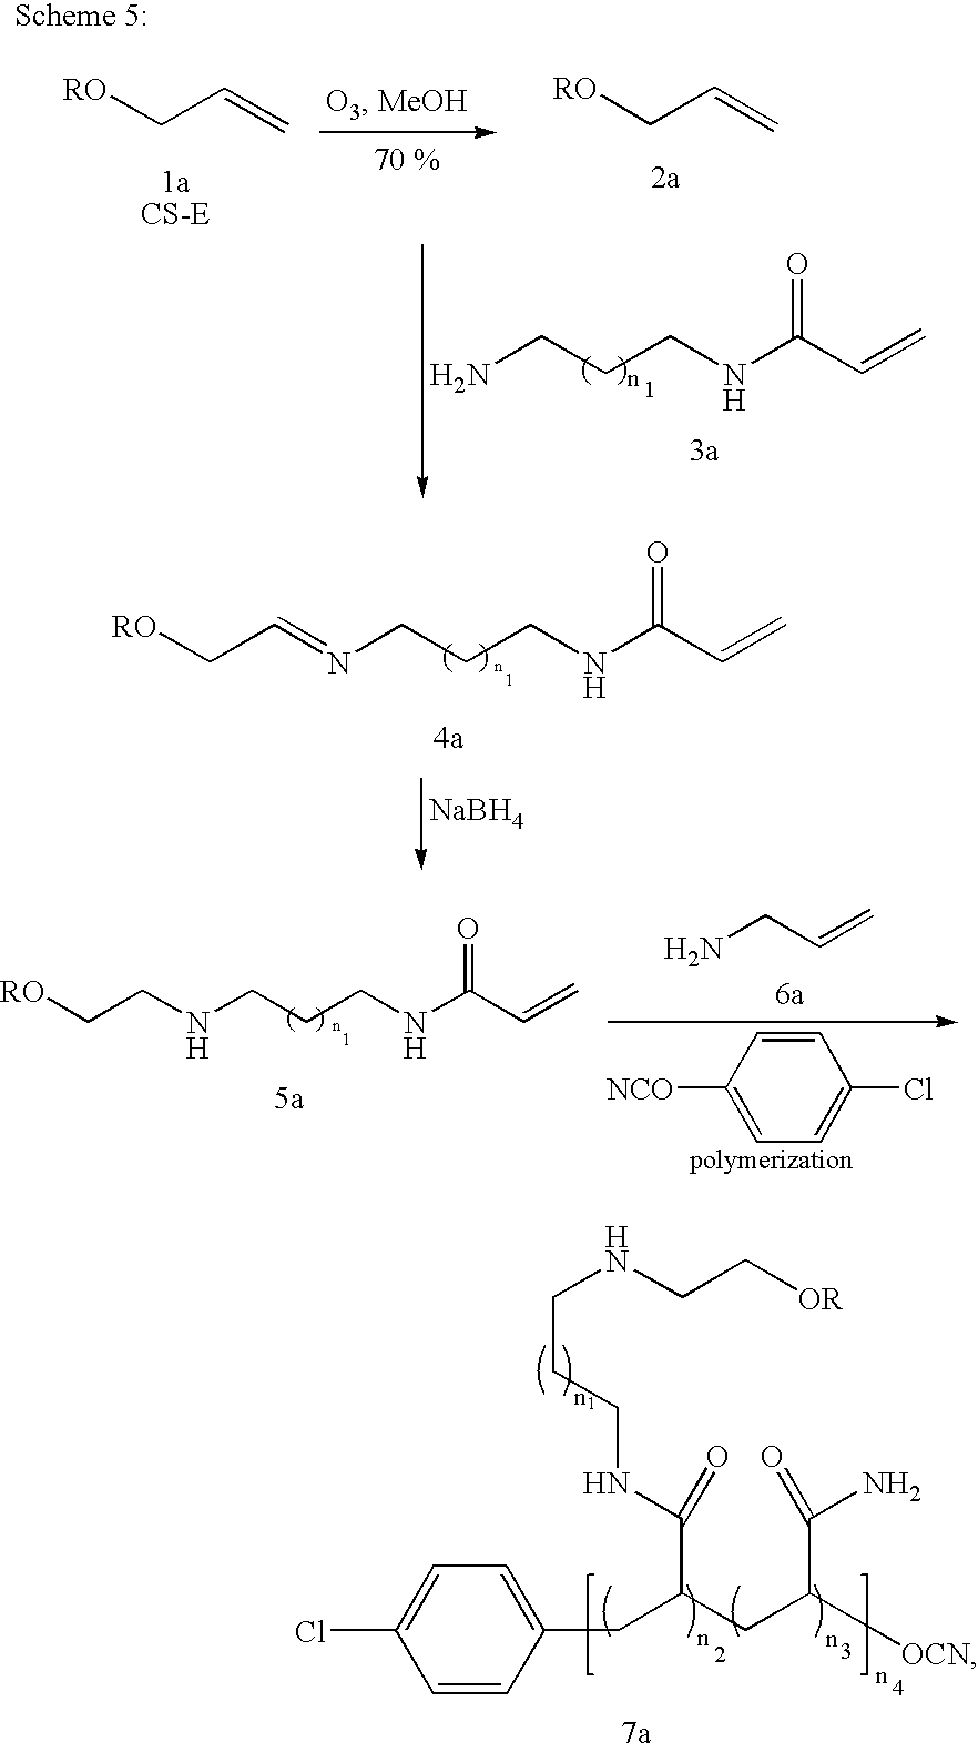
NCCCNC(C=C)=O.[RO]CC=C.[RO]CC=C.C1=CC(CC(CC([OCN])C(N)=O)C(NCCCNCC[OR])=O)=CC=C1Cl.[NaBH4].C(C=NCCCNC(C=C)=O)[RO].NCC=C.C1=CC([NCO])=CC=C1Cl.C(CNCCCNC(C=C)=O)[RO]
